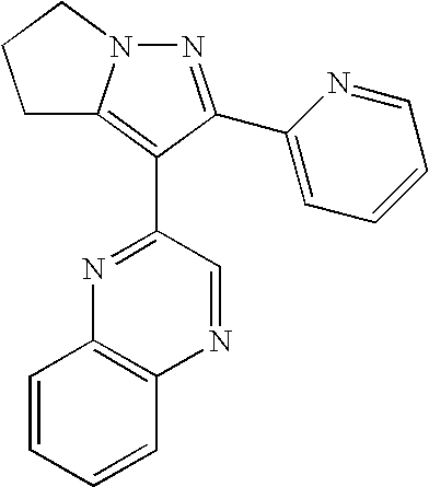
N1=C(C2=CC=CC=N2)C(C2=NC3=C(N=C2)C=CC=C3)=C2N1CCC2
